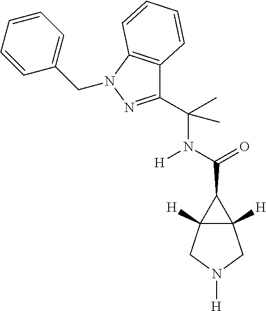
C12([H])C([H])(CN([H])C1)C2C(N([H])C(C1=NN(CC2=CC=CC=C2)C2=C1C=CC=C2)(C)C)=O
